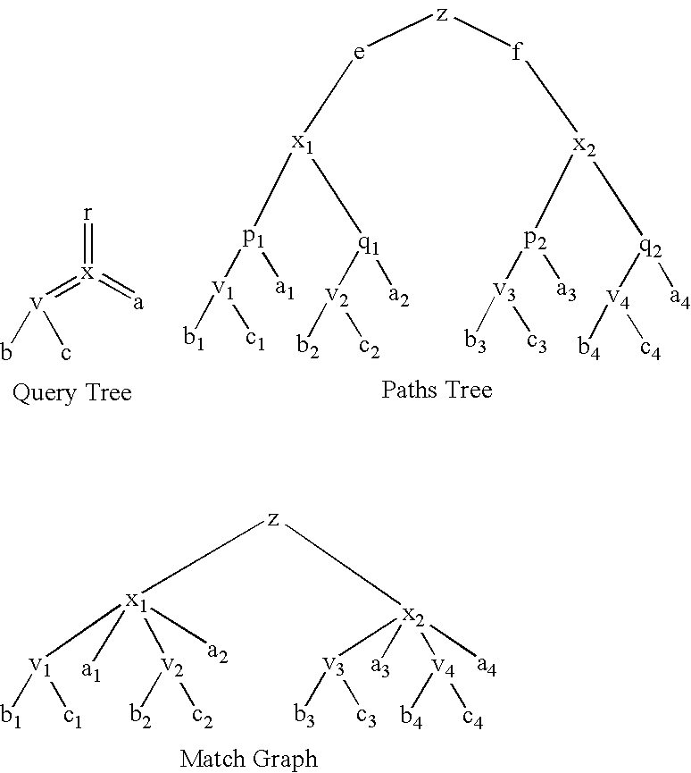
[r]=[x](=[a])=[v](c)b.[e]([z][f][x2]([q2]([a4])[v4]([c4])[b4])[p2]([a3])[v3]([c3])[b3])[x1]([q1]([a2])[v2]([c2])[b2])[p1]([a1])[v1]([c1])[b1].[z]([x1]([a2])([v1]([b1])[c1])([v2]([b2])[c2])[a1])[x2]([a4])([v3]([c3])[b3])([v4]([c4])[b4])[a3]
